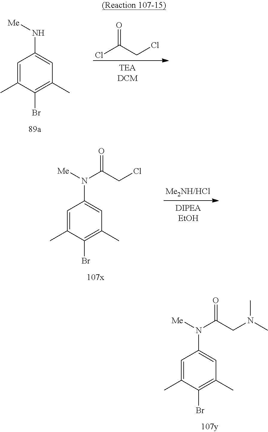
C1=C(C)C(Br)=C(C)C=C1N([Me])C(CN(C)C)=O.C1=C(C)C(Br)=C(C)C=C1N[Me].ClC(CCl)=O.C1=C(C)C(Br)=C(C)C=C1N([Me])C(CCl)=O
